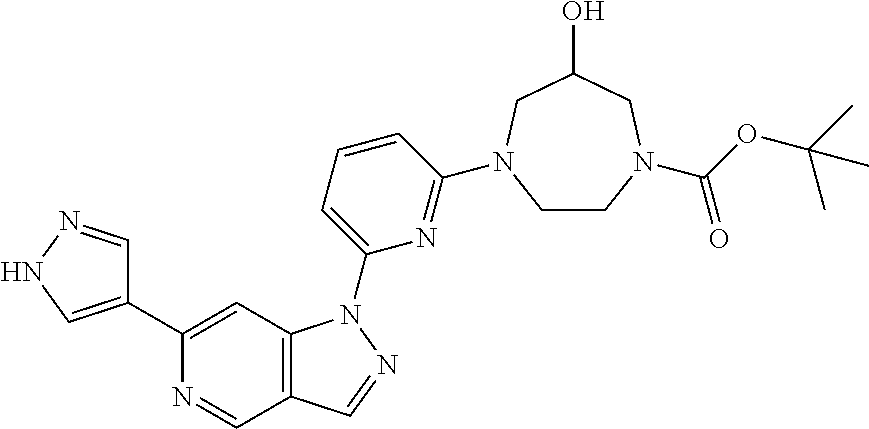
C1CN(C(OC(C)(C)C)=O)CC(O)CN1C1=NC(N2C3=C(C=NC(C4=CNN=C4)=C3)C=N2)=CC=C1
